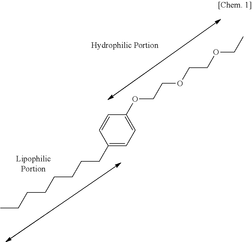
C1=CC(CCCCCCCC)=CC=C1OCCOCCOCC
